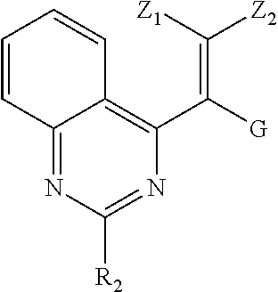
C12=NC([R2])=NC(C([G])=C([Z1])[Z2])=C1C=CC=C2
